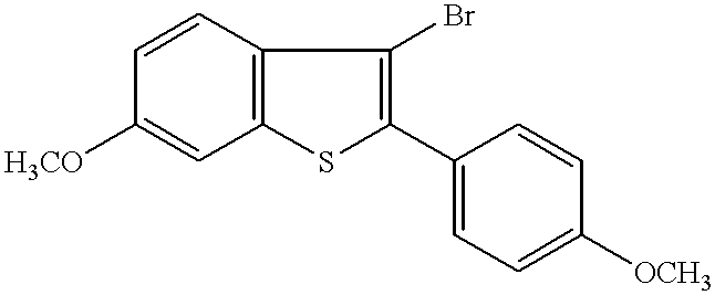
C1=CC2=C(C=C1[H3CO])SC(C1=CC=C([OCH3])C=C1)=C2Br
